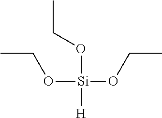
CCO[Si](OCC)(OCC)[H]
